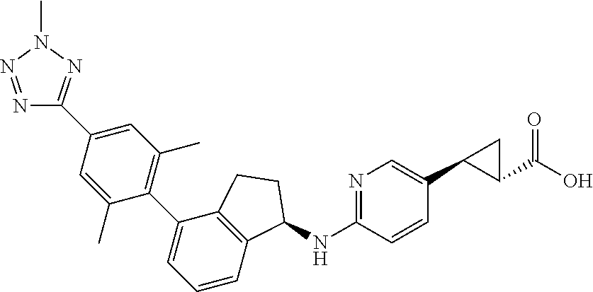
N1=C(NC2C3=C(C(C4=C(C)C=C(C5=NN(C)N=N5)C=C4C)=CC=C3)CC2)C=CC(C2C(C(=O)O)C2)=C1
